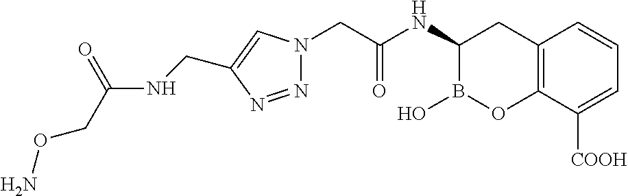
C12=C(C([COOH])=CC=C1)OB(O)C(NC(CN1N=NC(CNC(CON)=O)=C1)=O)C2
